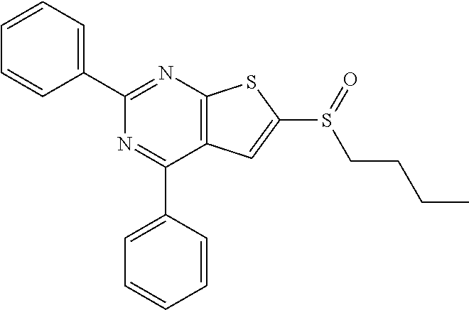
C1(C2=NC3=C(C(C4=CC=CC=C4)=N2)C=C(S(CCCC)=O)S3)=CC=CC=C1
